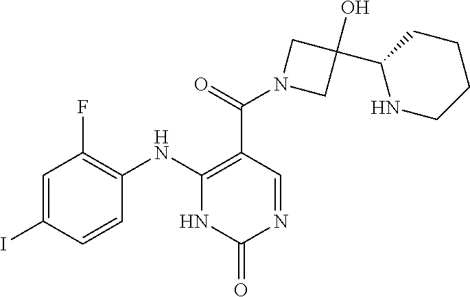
C1=C(I)C=CC(NC2=C(C(=O)N3CC(C4NCCCC4)(O)C3)C=NC(=O)N2)=C1F
